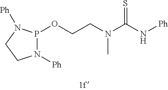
P1(OCCN(C(N[Ph])=S)C)N([Ph])CCN1[Ph]
